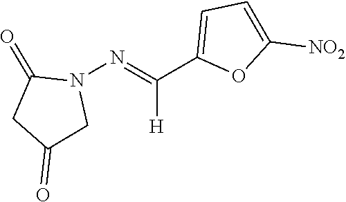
C1(C(=NN2C(=O)CC(=O)C2)[H])=CC=C([NO2])O1
